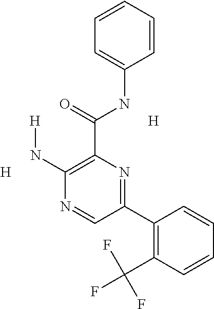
C1=CC=CC(NC(C2=C(N[H])N=CC(C3=C(C(F)(F)F)C=CC=C3)=N2)=O)=C1.[H].[H]
